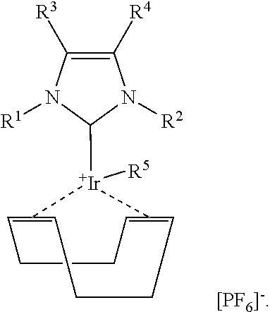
C1CC=C2=CCCC=C(=C1)[Ir]2(C1N([R1])C([R3])=C([R4])N1[R2])[R5].[[PF6]-]
